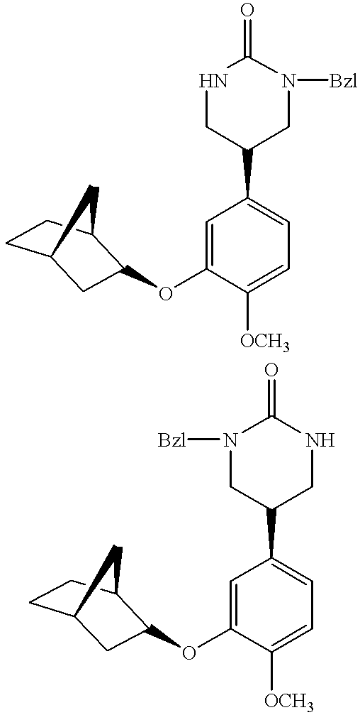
C1(C2=CC=C([OCH3])C(OC3CC4CCC3C4)=C2)CN([Bzl])C(=O)NC1.C1(C2=CC=C([OCH3])C(OC3CC4CCC3C4)=C2)CNC(=O)N([Bzl])C1
